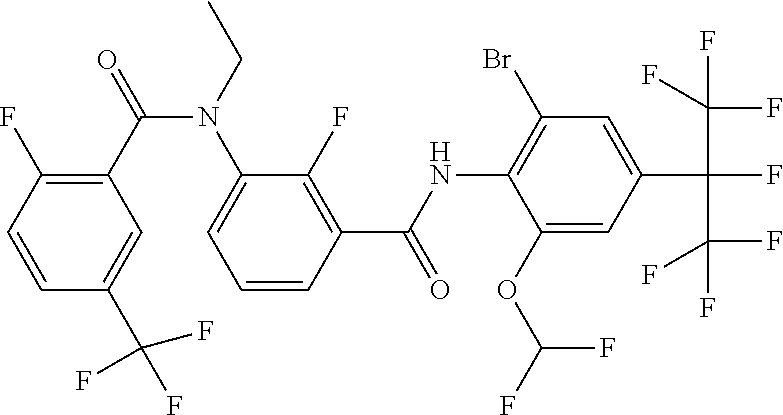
C1=CC(F)=C(C(=O)N(CC)C2=CC=CC(C(NC3=C(Br)C=C(C(F)(C(F)(F)F)C(F)(F)F)C=C3OC(F)F)=O)=C2F)C=C1C(F)(F)F
